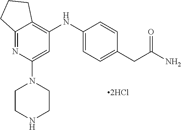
C12=NC(N3CCNCC3)=CC(NC3=CC=C(CC(N)=O)C=C3)=C1CCC2
